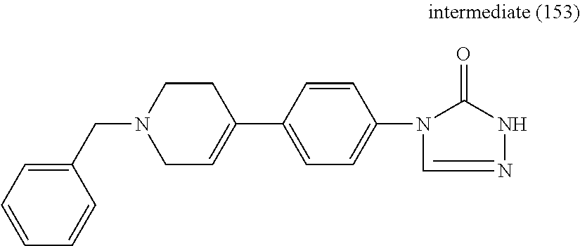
N1=CN(C2=CC=C(C3=CCN(CC4=CC=CC=C4)CC3)C=C2)C(=O)N1
